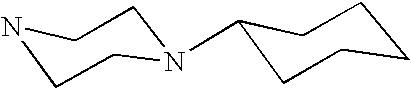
N1CCN(C2CCCCC2)CC1
